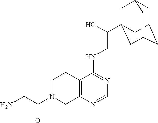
C(=O)(N1CC2=C(CC1)C(NCC(O)C13CC4CC(CC(C1)C4)C3)=NC=N2)CN
